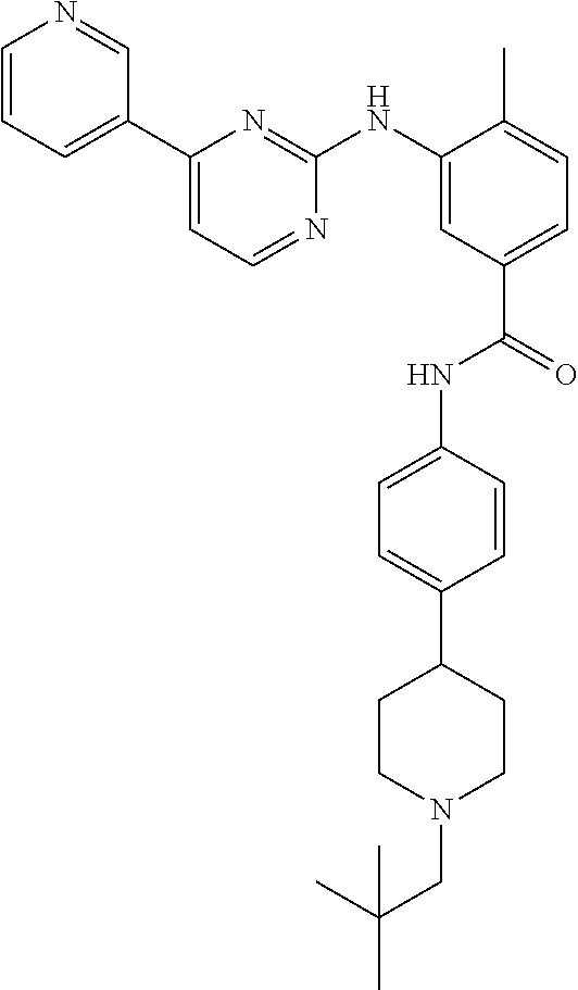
C1=CC=C(C2=CC=NC(NC3=CC(C(=O)NC4=CC=C(C5CCN(CC(C)(C)C)CC5)C=C4)=CC=C3C)=N2)C=N1
